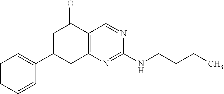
C1=CC=CC(C2CC3=C(C(=O)C2)C=NC(NCCCC)=N3)=C1
